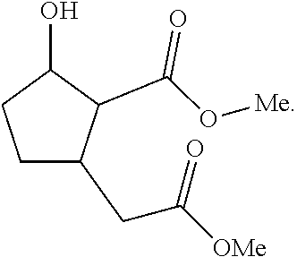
C1C(CC([OMe])=O)C(C(O[Me])=O)C(O)C1
